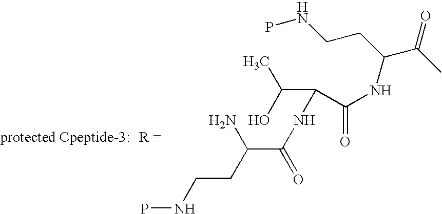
PNCCC(C(=O)NC(C(O)C)C(NC(C(C)=O)CCNP)=O)N
